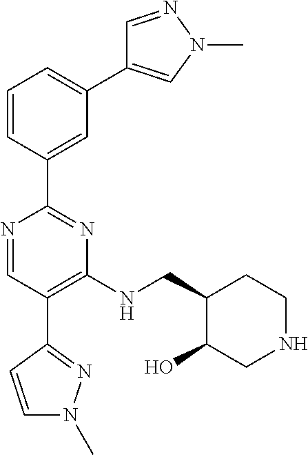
N1=CC(C2=NN(C)C=C2)=C(NCC2C(O)CNCC2)N=C1C1=CC(C2=CN(C)N=C2)=CC=C1
